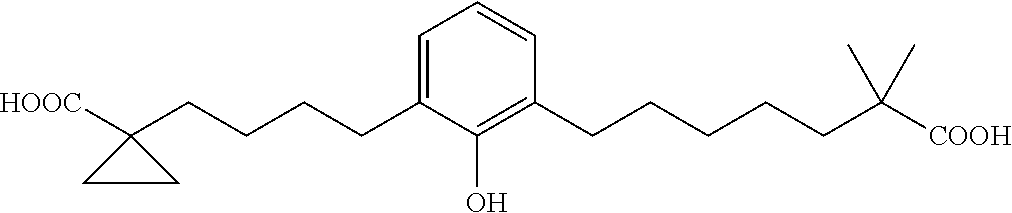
C1=CC(CCCCCC(C)(C)[COOH])=C(O)C(CCCCC2([HOOC])CC2)=C1
